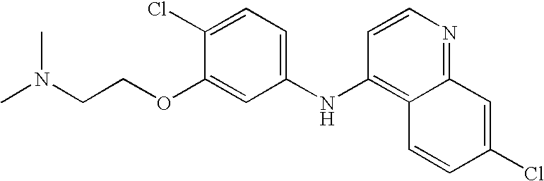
N(C1=C2C(=NC=C1)C=C(Cl)C=C2)C1=CC=C(Cl)C(OCCN(C)C)=C1
